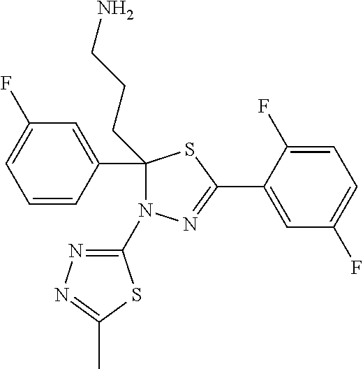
C1(C2=CC(F)=CC=C2)(CCCN)N(C2=NN=C(C)S2)N=C(C2=CC(F)=CC=C2F)S1
